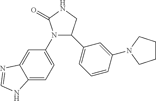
C12=CC=C(N3C(=O)NCC3C3=CC=CC(N4CCCC4)=C3)C=C1N=CN2
